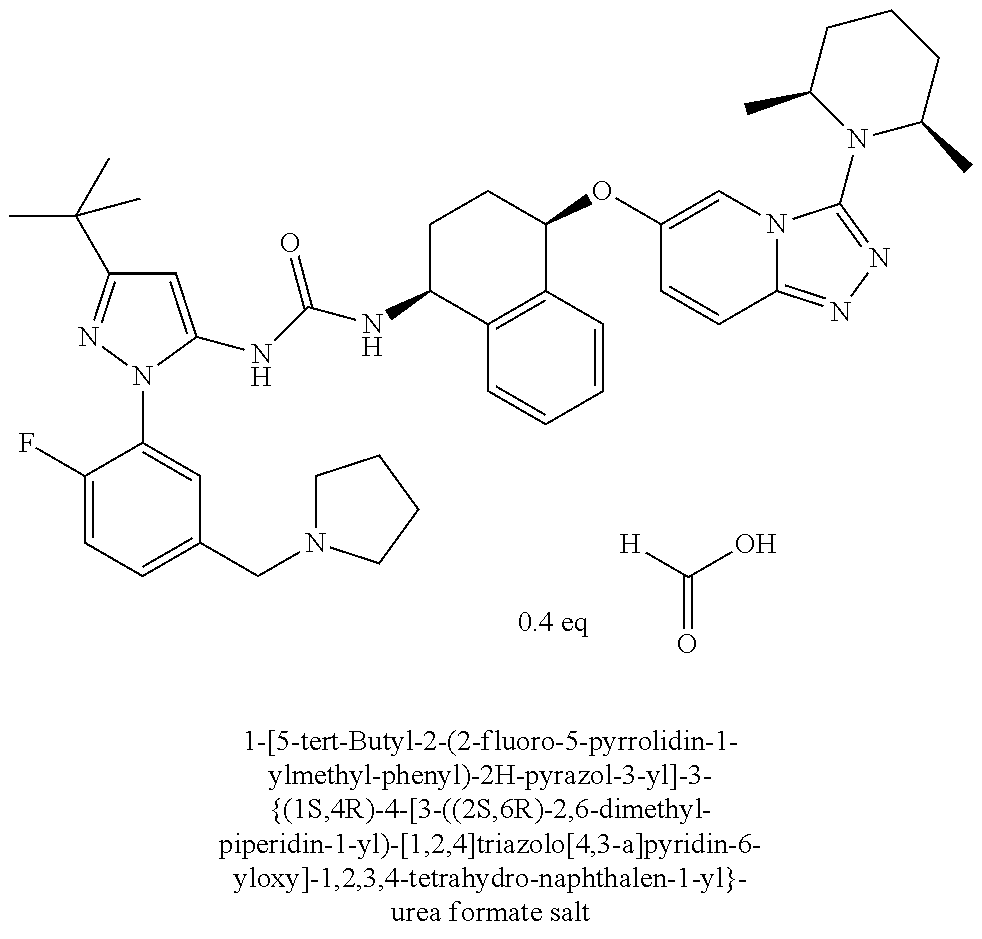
C1=C(NC(NC2C3=C(C(OC4=CN5C(=NN=C5N5C(C)CCCC5C)C=C4)CC2)C=CC=C3)=O)N(C2=CC(CN3CCCC3)=CC=C2F)N=C1C(C)(C)C.[H]C(O)=O
